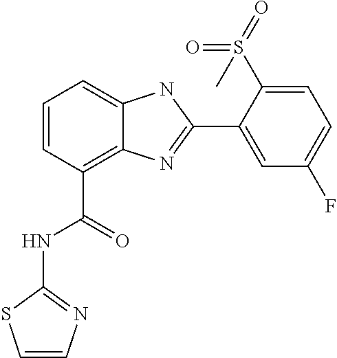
C1=CC(C(=O)NC2=NC=CS2)=C2C(=C1)NC(C1=CC(F)=CC=C1S(=O)(=O)C)=N2
